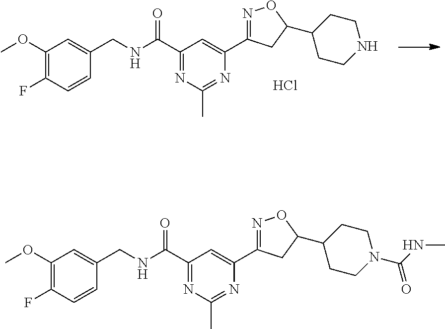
C1(OC)=C(F)C=CC(CNC(C2=NC(C)=NC(C3=NOC(C4CCNCC4)C3)=C2)=O)=C1.Cl.C1(OC)=C(F)C=CC(CNC(C2=NC(C)=NC(C3=NOC(C4CCN(C(NC)=O)CC4)C3)=C2)=O)=C1
